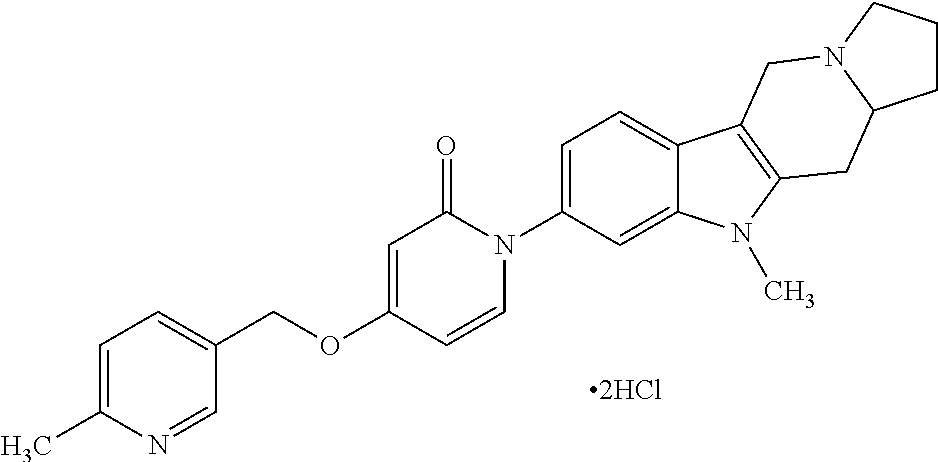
[2HCl].C1=CN(C2=CC=C3C(=C2)N(C)C2=C3CN3C(C2)CCC3)C(=O)C=C1OCC1=CC=C(C)N=C1
